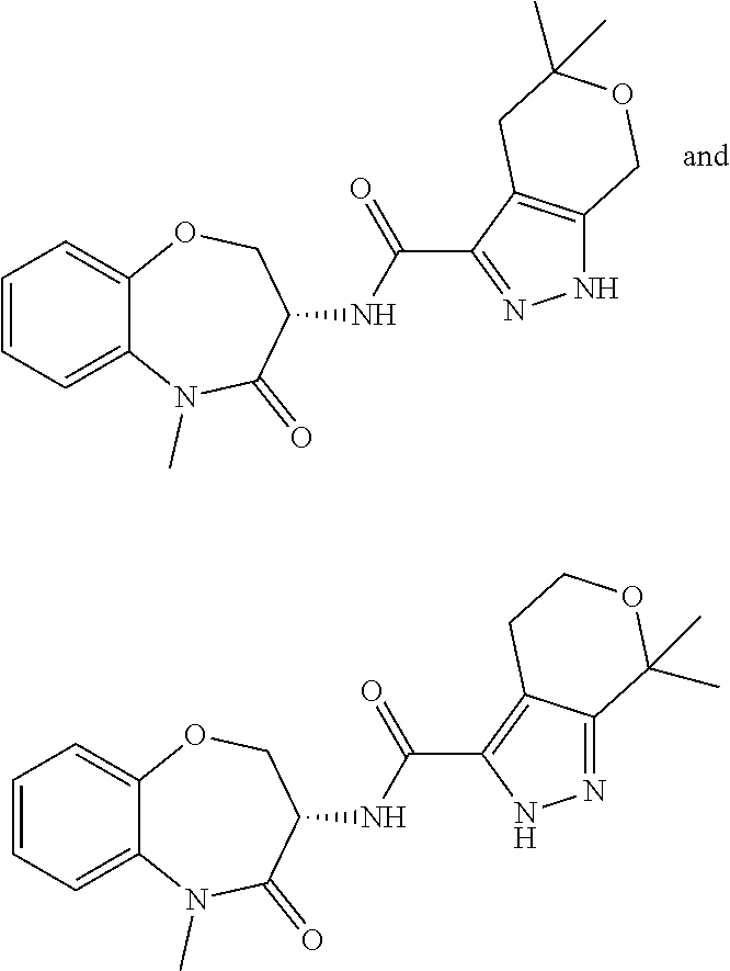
C12=CC=CC=C1OCC(NC(C1=C3C(=NN1)C(C)(C)OCC3)=O)C(=O)N2C.C12=CC=CC=C1OCC(NC(C1=NNC3=C1CC(C)(C)OC3)=O)C(=O)N2C
